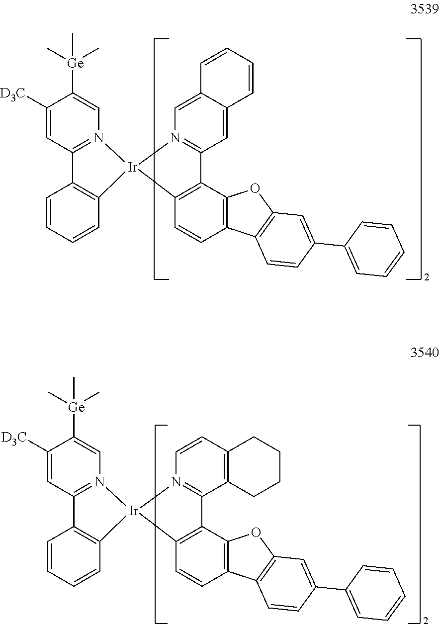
C1([D3C])=CC2=N(C=C1[Ge](C)(C)C)[Ir]1(C3=C2C=CC=C3)N2=C(C3=C(C=C2)CCCC3)C2=C1C=CC1=C2OC2=C1C=CC(C1=CC=CC=C1)=C2.C1([D3C])=CC2=N(C=C1[Ge](C)(C)C)[Ir]1(C3=C2C=CC=C3)N2=C(C=C3C(=C2)C=CC=C3)C2=C1C=CC1=C2OC2=C1C=CC(C1=CC=CC=C1)=C2
